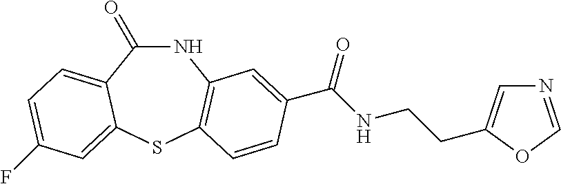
N1C(=O)C2=CC=C(F)C=C2SC2=C1C=C(C(NCCC1=CN=CO1)=O)C=C2
